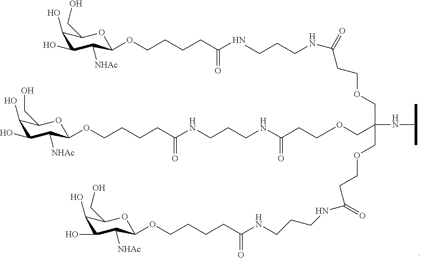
C1(O)C(O)C([NHAc])C(OCCCCC(=O)NCCCNC(=O)CCOCC(NC(C)C)(COCCC(NCCCNC(=O)CCCCOC2C([NHAc])C(O)C(O)C(CO)O2)=O)COCCC(NCCCNC(CCCCOC2C([NHAc])C(O)C(O)C(CO)O2)=O)=O)OC1CO
